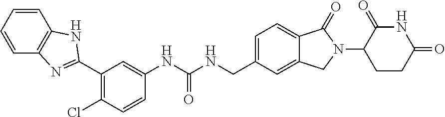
C1(C2=NC3=C(C=CC=C3)N2)=C(Cl)C=CC(NC(NCC2=CC=C3C(=C2)CN(C2CCC(=O)NC2=O)C3=O)=O)=C1
